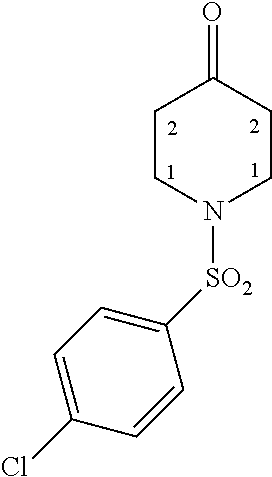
C1CN([SO2]C2=CC=C(Cl)C=C2)CCC1=O
